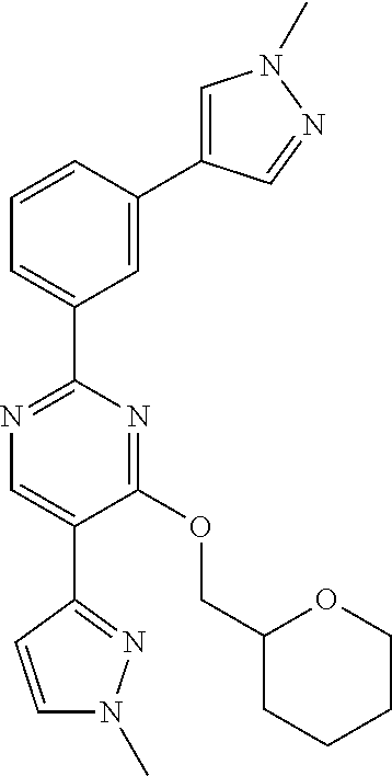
C1(OCC2CCCCO2)=NC(C2=CC=CC(C3=CN(C)N=C3)=C2)=NC=C1C1=NN(C)C=C1
